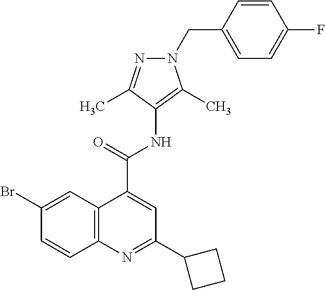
C12=C(N=C(C3CCC3)C=C1C(=O)NC1=C(C)N(CC3=CC=C(F)C=C3)N=C1C)C=CC(Br)=C2
